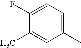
C1(F)=CC=C(C)C=C1C
